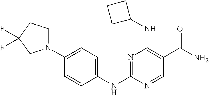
N1=C(NC2=CC=C(N3CCC(F)(F)C3)C=C2)N=CC(C(N)=O)=C1NC1CCC1
